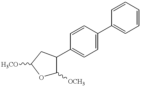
O1C([OCH3])C(C2=CC=C(C3=CC=CC=C3)C=C2)CC1[H3CO]
